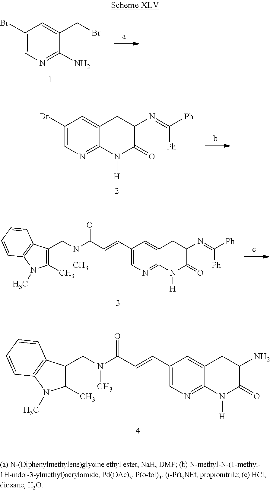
C1(C=CC(N(CC2=C(C)N(C)C3=C2C=CC=C3)C)=O)=CN=C2C(=C1)CC(N)C(=O)N2[H].C1(Br)=CN=C(N)C(CBr)=C1.C1(Br)=CN=C2C(=C1)CC(N=C([Ph])[Ph])C(=O)N2[H].C1(C=CC(N(CC2=C(C)N(C)C3=C2C=CC=C3)C)=O)=CN=C2C(=C1)CC(N=C([Ph])[Ph])C(=O)N2[H]
